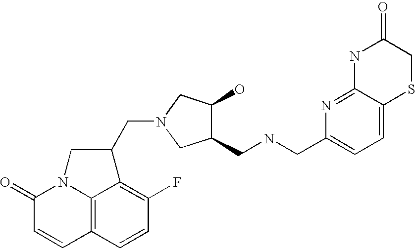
C1(=O)C=CC2=C3N1CC(CN1CC(O)C(CNCC4=CC=C5C(=N4)NC(=O)CS5)C1)C3=C(F)C=C2
